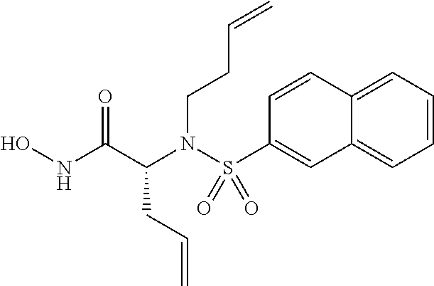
C(N(S(=O)(=O)C1=CC2=CC=CC=C2C=C1)C(C(NO)=O)CC=C)CC=C
